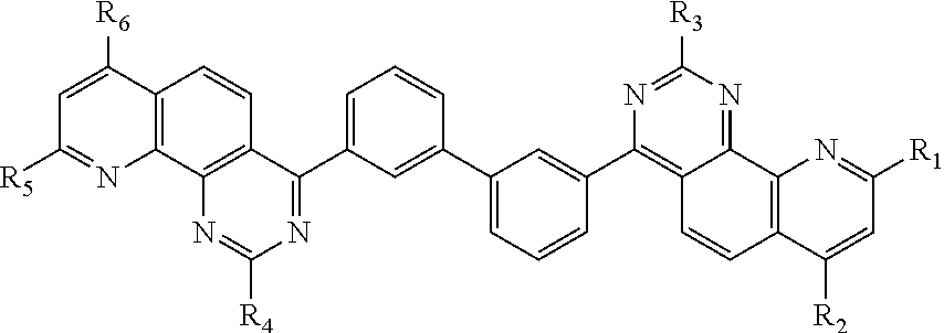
C1=C([R6])C2=C(N=C1[R5])C1=C(C=C2)C(C2=CC=CC(C3=CC=CC(C4=C5C(=NC([R3])=N4)C4=C(C=C5)C([R2])=CC([R1])=N4)=C3)=C2)=NC([R4])=N1
